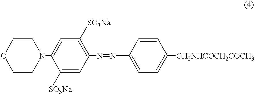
C1OCCN(C2=CC([SO3Na])=C(N=NC3=CC=C([CH2NHCOCH2COCH3])C=C3)C=C2[SO3Na])C1
